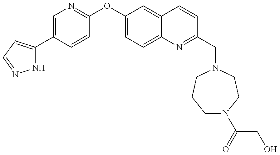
N1C(C2=CN=C(OC3=CC=C4C(=C3)C=CC(CN3CCN(C(CO)=O)CCC3)=N4)C=C2)=CC=N1
